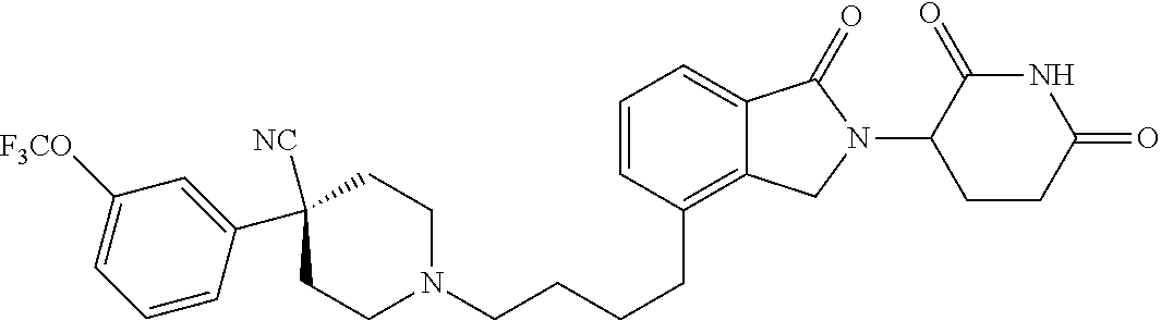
C(CCCC1=C2C(=CC=C1)C(=O)N(C1C(=O)NC(=O)CC1)C2)N1CCC(C2=CC([F3CO])=CC=C2)([NC])CC1
